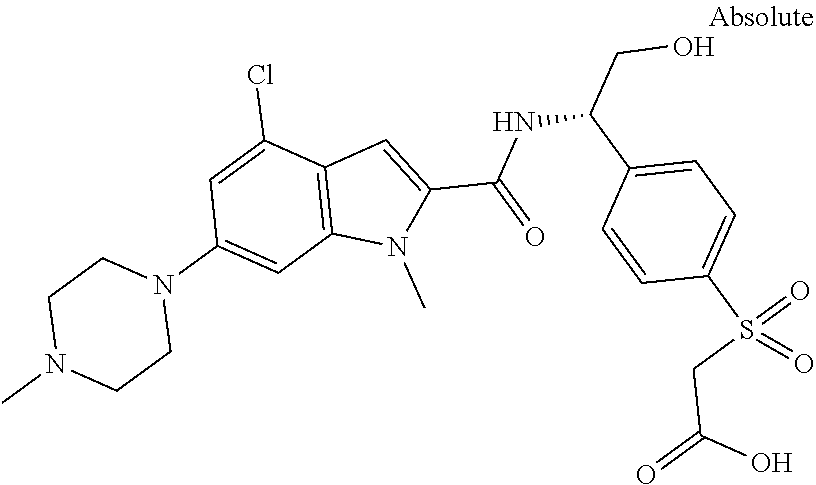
C1=CC(C(CO)NC(=O)C2=CC3=C(N2C)C=C(N2CCN(C)CC2)C=C3Cl)=CC=C1S(=O)(CC(=O)O)=O
